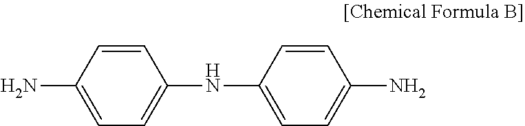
C1(NC2=CC=C(N)C=C2)=CC=C(N)C=C1
